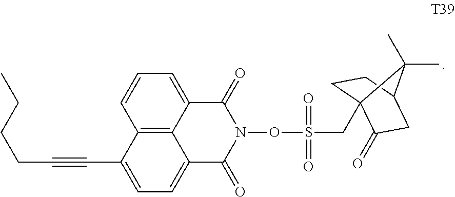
C12=C3C(=CC=C1)C(=O)N(OS(=O)(=O)CC14CCC(CC1=O)C4(C)C)C(=O)C3=CC=C2C#CCCCC
